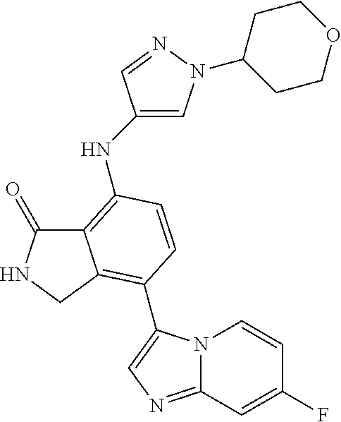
C12=C(NC3=CN(C4CCOCC4)N=C3)C=CC(C3=CN=C4N3C=CC(F)=C4)=C1CNC2=O
